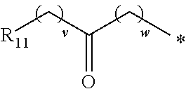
[R11]CC(CC)=O
